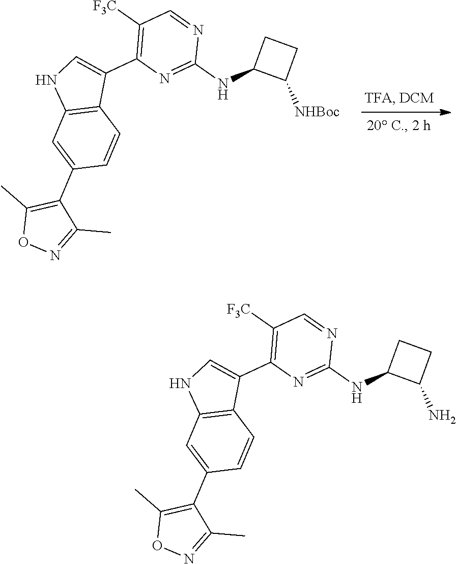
C1([F3C])=C(C2=CNC3=C2C=CC(C2=C(C)ON=C2C)=C3)N=C(NC2C([NHBoc])CC2)N=C1.C1([F3C])=C(C2=CNC3=C2C=CC(C2=C(C)ON=C2C)=C3)N=C(NC2C(N)CC2)N=C1
